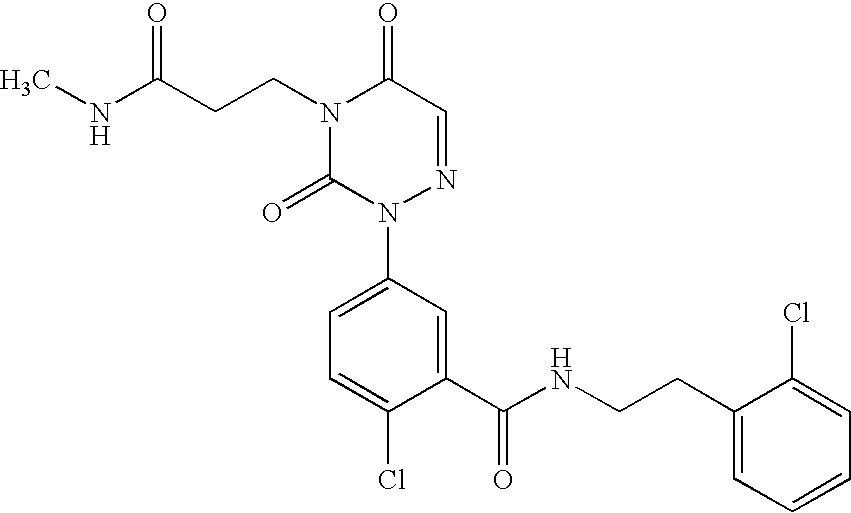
C(CCN1C(=O)N(C2=CC=C(Cl)C(C(NCCC3=CC=CC=C3Cl)=O)=C2)N=CC1=O)(=O)NC
